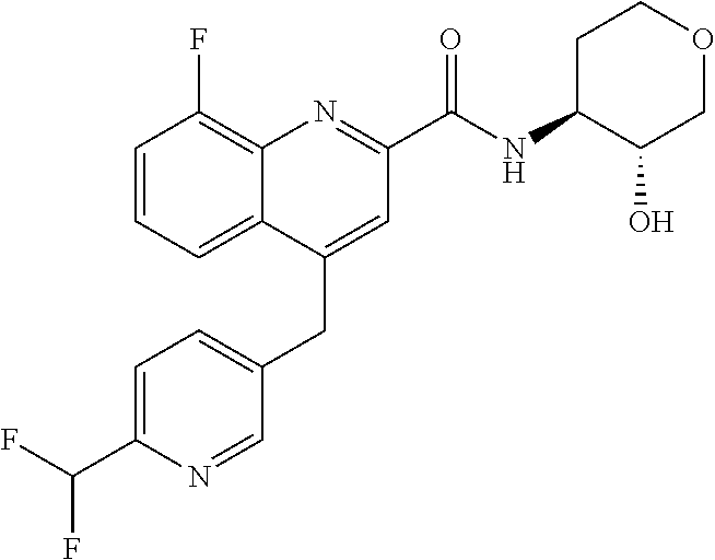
C1=C(C(F)F)N=CC(CC2=CC(C(NC3C(O)COCC3)=O)=NC3=C(F)C=CC=C23)=C1
